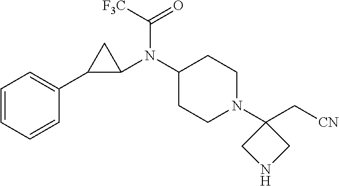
C1=CC=C(C2CC2N(C2CCN(C3(C[CN])CNC3)CC2)C(=O)[F3C])C=C1
